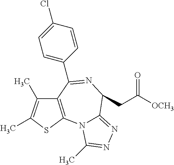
C1(C2=NC(CC([OCH3])=O)C3=NN=C(C)N3C3=C2C(C)=C(C)S3)=CC=C(Cl)C=C1
